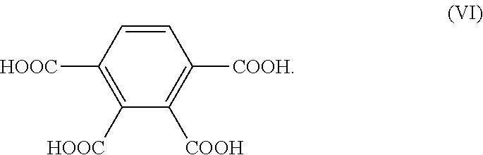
C1([HOOC])=C([HOOC])C([COOH])=C([COOH])C=C1
